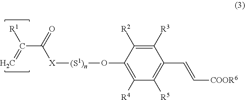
C([R1])(=C)C(=O)[X][(S1)n]OC1=C([R4])C([R5])=C(C=C[COOR6])C([R3])=C1[R2]
